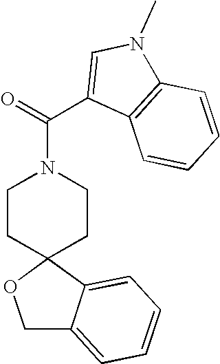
C1C2=CC=CC=C2C2(O1)CCN(C(C1=CN(C)C3=C1C=CC=C3)=O)CC2
